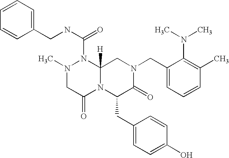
C1=CC(CNC(=O)N2N(C)CC(=O)N3C2([H])CN(CC2=CC=CC(C)=C2N(C)C)C(=O)C3CC2=CC=C(O)C=C2)=CC=C1
